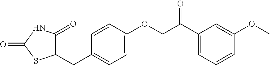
C1=CC(OCC(C2=CC=CC(OC)=C2)=O)=CC=C1CC1C(=O)NC(=O)S1
